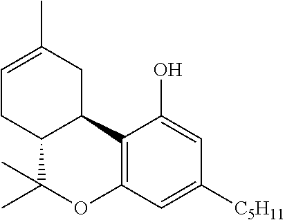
C12=C(C=C([C5H11])C=C1O)OC(C)(C)C1C2CC(C)=CC1
